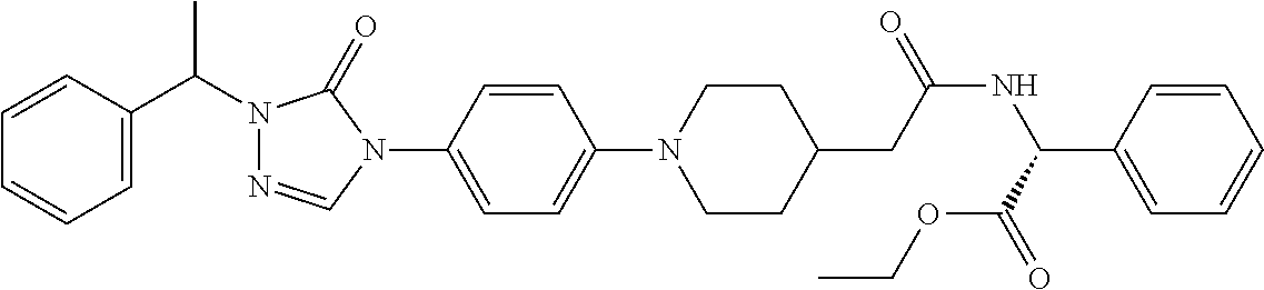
C1=C(C(N2N=CN(C3=CC=C(N4CCC(CC(NC(C5=CC=CC=C5)C(=O)OCC)=O)CC4)C=C3)C2=O)C)C=CC=C1
